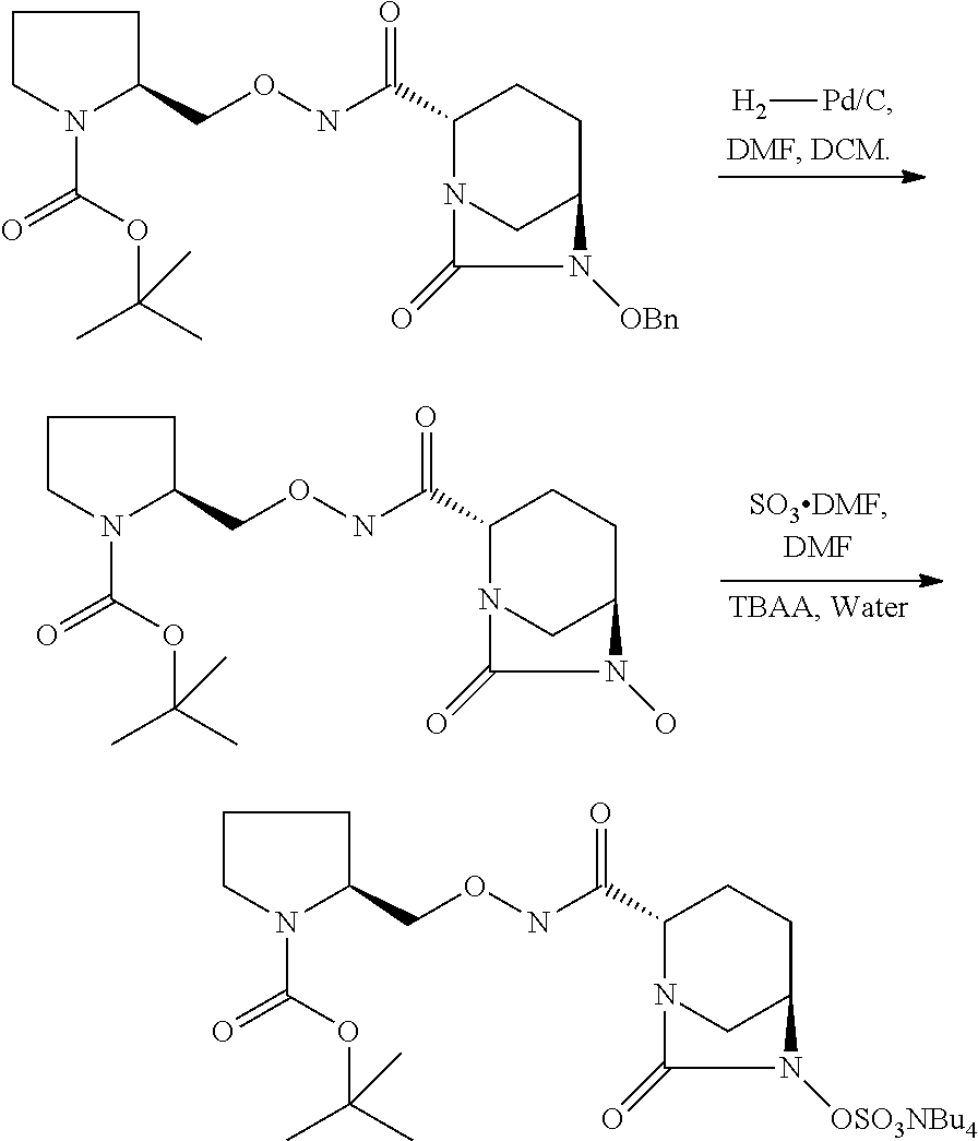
C1CN(C(OC(C)(C)C)=O)C(CONC(C2N3CC(CC2)N([OSO3NBu4])C3=O)=O)C1.C1CN(C(OC(C)(C)C)=O)C(CONC(C2N3CC(CC2)N([OBn])C3=O)=O)C1.[H2][Pd/C].C1CN(C(OC(C)(C)C)=O)C(CONC(C2N3CC(CC2)N(O)C3=O)=O)C1
